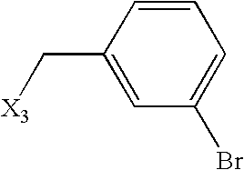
C1=C(C[X3])C=CC=C1Br
